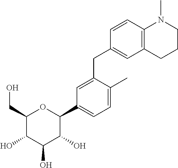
C1(CO)C(O)C(O)C(O)C(C2=CC=C(C)C(CC3=CC4=C(C=C3)N(C)CCC4)=C2)O1
